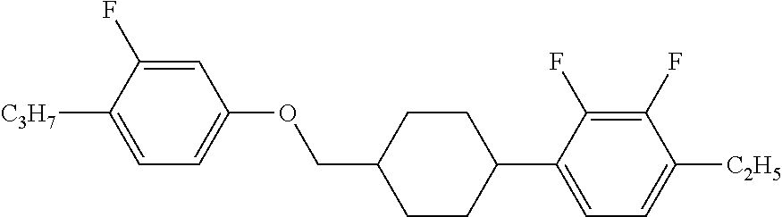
C1=C(F)C([C3H7])=CC=C1OCC1CCC(C2=CC=C([C2H5])C(F)=C2F)CC1
